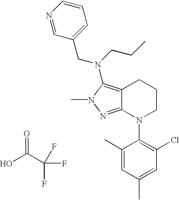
C12=C(N(CCC)CC3=CC=CN=C3)N(C)N=C1N(C1=C(Cl)C=C(C)C=C1C)CCC2.O=C(C(F)(F)F)O
